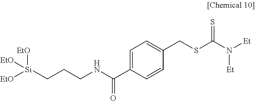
C1=C(C(NCCC[Si]([EtO])([EtO])[EtO])=O)C=CC(CSC(N([Et])[Et])=S)=C1
